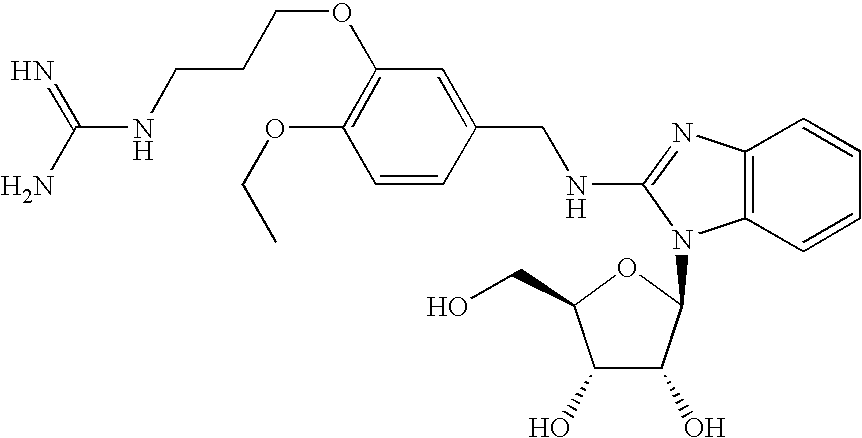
C1(OCC)=C(OCCCNC(N)=N)C=C(CNC2=NC3=C(C=CC=C3)N2C2C(O)C(O)C(CO)O2)C=C1
